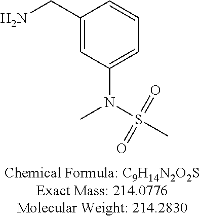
C1(CN)=CC(N(S(C)(=O)=O)C)=CC=C1
